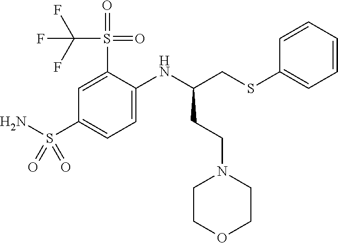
C1(S(C(F)(F)F)(=O)=O)=CC(S(N)(=O)=O)=CC=C1NC(CCN1CCOCC1)CSC1=CC=CC=C1
